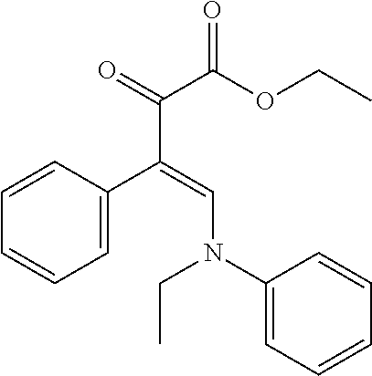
C1=C(C(=CN(C2=CC=CC=C2)CC)C(=O)C(OCC)=O)C=CC=C1
